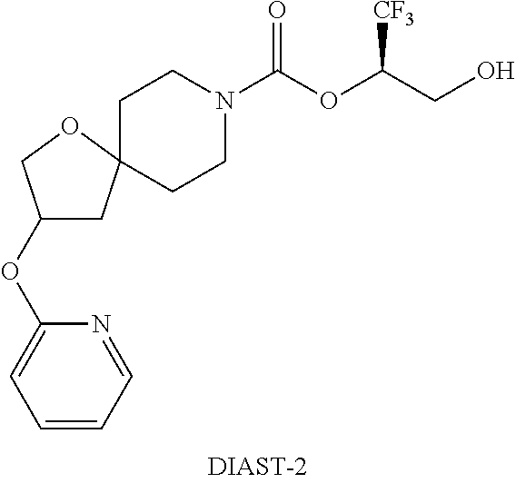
C1CN(C(OC(CO)[CF3])=O)CCC12CC(OC1=CC=CC=N1)CO2
